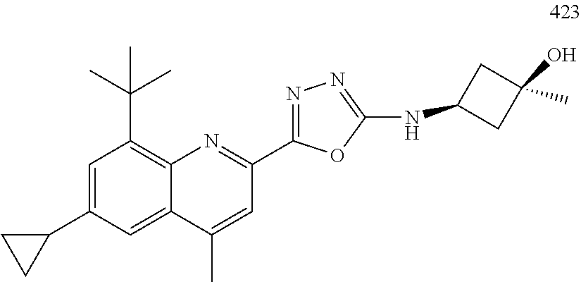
C1=C(C2CC2)C=C2C(=C1C(C)(C)C)N=C(C1=NN=C(NC3CC(O)(C)C3)O1)C=C2C
